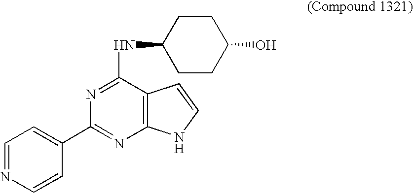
N(C1=NC(C2=CC=NC=C2)=NC2=C1C=CN2)C1CCC(O)CC1
